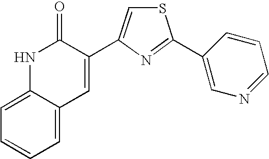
C1=C2C(=CC=C1)C=C(C1=CSC(C3=CN=CC=C3)=N1)C(=O)N2
